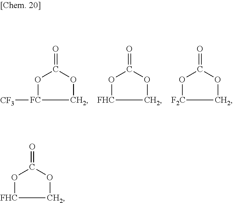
O1C(=O)OC[FC]1[CF3].O1C(=O)OC[FHC]1.O1C(=O)OC[F2C]1.O1C(=O)OC[FHC]1
